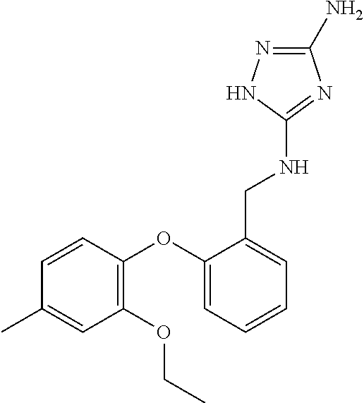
C1=CC(OC2=CC=CC=C2CNC2=NC(N)=NN2)=C(OCC)C=C1C
